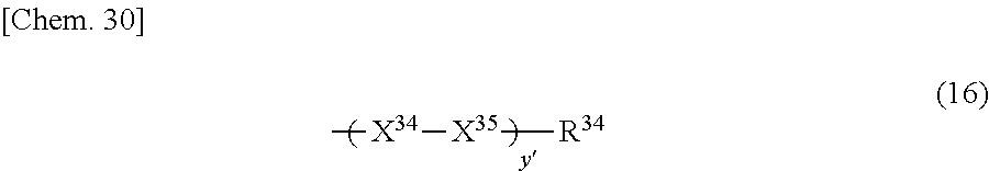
C[X34][X35][R34]
